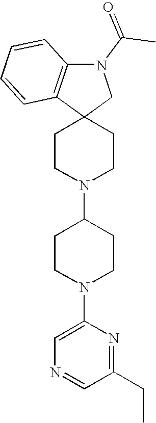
C1CN(C2CCN(C3=CN=CC(CC)=N3)CC2)CCC12CN(C(C)=O)C1=C2C=CC=C1
